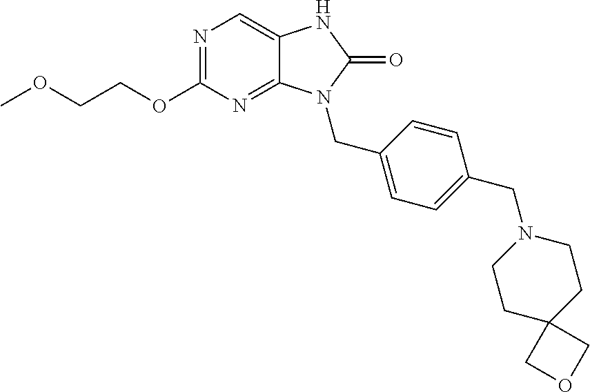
N1=C(OCCOC)N=C2C(=C1)NC(=O)N2CC1=CC=C(CN2CCC3(CC2)COC3)C=C1
